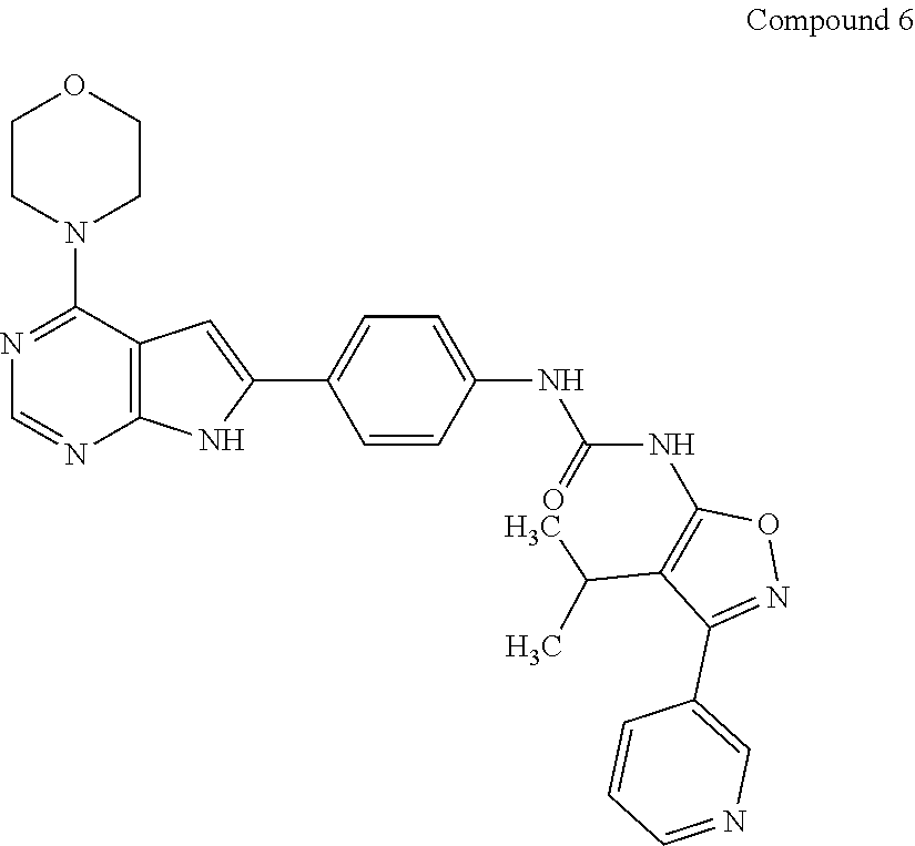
C1CN(C2=NC=NC3=C2C=C(C2=CC=C(NC(=O)NC4=C(C(C)C)C(C5=CN=CC=C5)=NO4)C=C2)N3)CCO1
